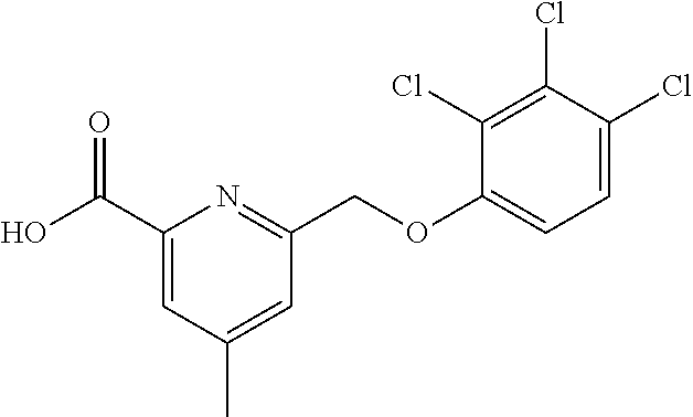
C1(C(O)=O)=CC(C)=CC(COC2=CC=C(Cl)C(Cl)=C2Cl)=N1
